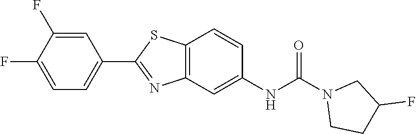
C12=C(C=C(NC(=O)N3CCC(F)C3)C=C1)N=C(C1=CC=C(F)C(F)=C1)S2
